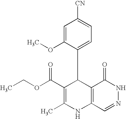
C1(=O)C2=C(NC(C)=C(C(OCC)=O)C2C2=CC=C([CN])C=C2OC)C=NN1
